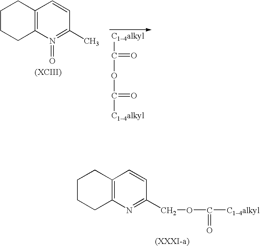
C12=C(N(=O)=C(C)C=C1)CCCC2.[C14alkyl]C(OC(=O)[C14alkyl])=O.C12=C(N=C(COC([C14alkyl])=O)C=C1)CCCC2
